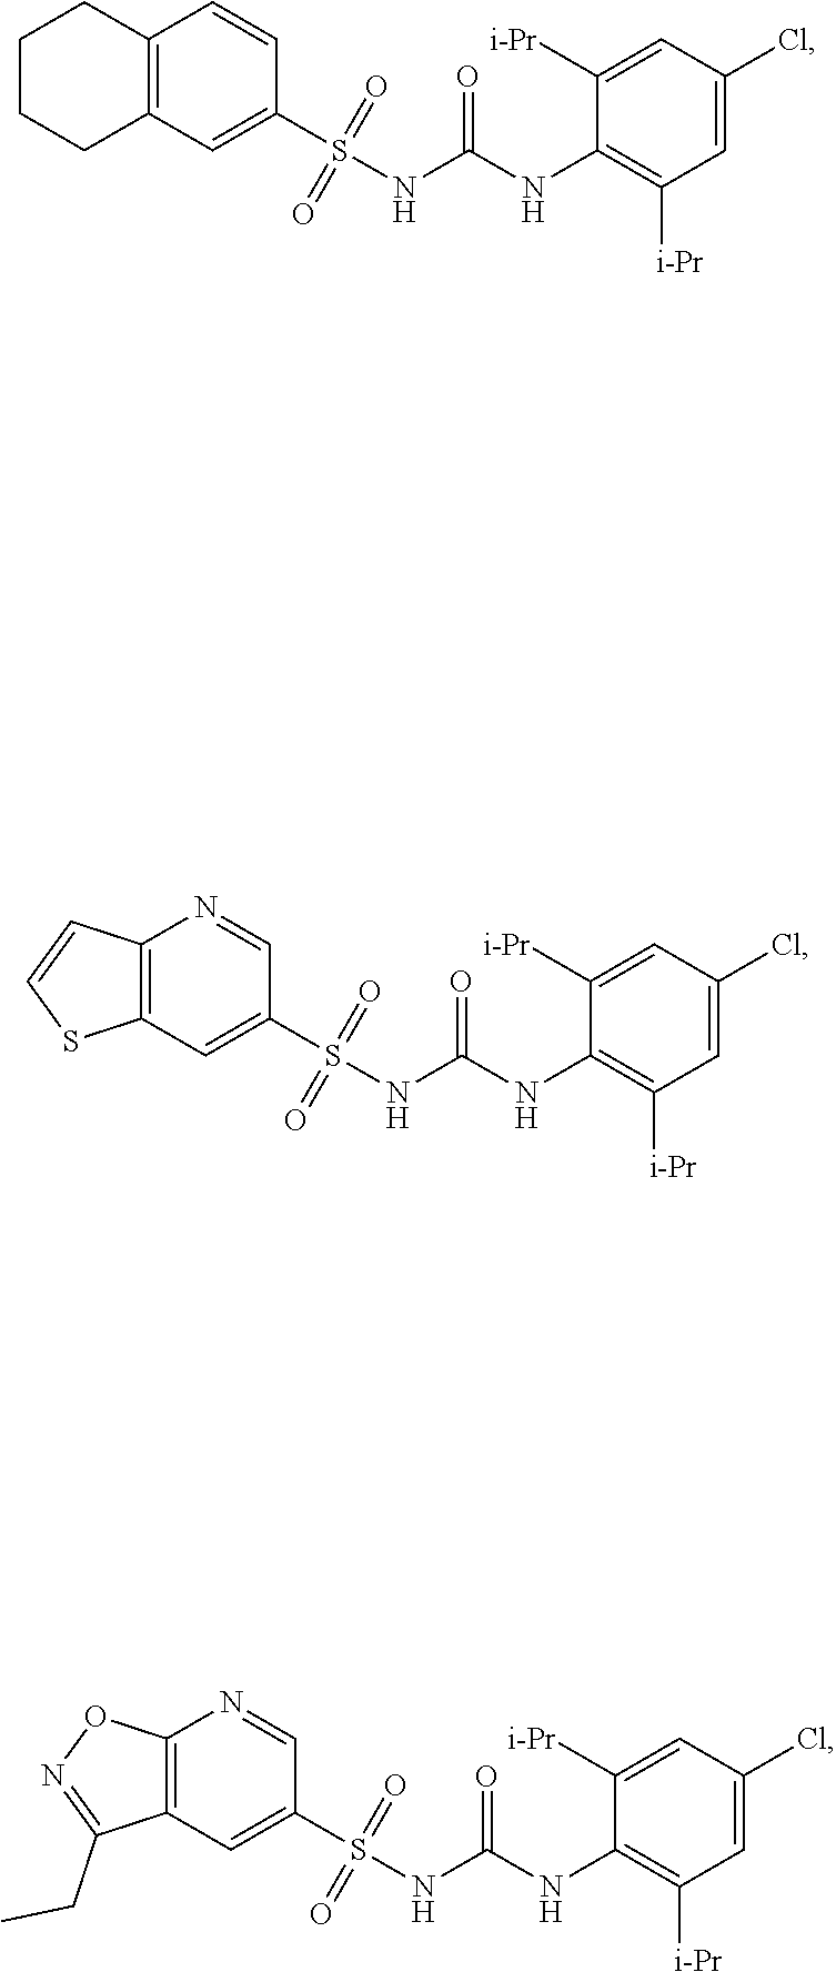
C1=C(Cl)C=C([i-Pr])C(NC(NS(C2=CC3=C(C=C2)CCCC3)(=O)=O)=O)=C1[i-Pr].C1=C(Cl)C=C([i-Pr])C(NC(NS(C2=CC3=C(N=C2)C=CS3)(=O)=O)=O)=C1[i-Pr].C1=C(Cl)C=C([i-Pr])C(NC(NS(C2=CC3=C(N=C2)ON=C3CC)(=O)=O)=O)=C1[i-Pr]
